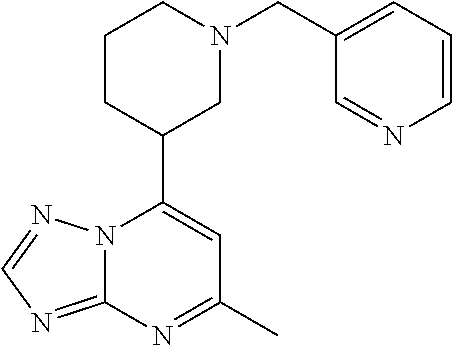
N12C(=NC=N1)N=C(C)C=C2C1CN(CC2=CC=CN=C2)CCC1
